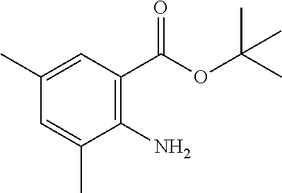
C1=C(C)C(N)=C(C(OC(C)(C)C)=O)C=C1C
